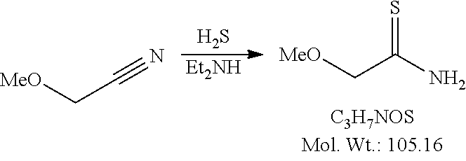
S.[Et2NH].C(C#N)[MeO].C(C(=S)N)[MeO]
